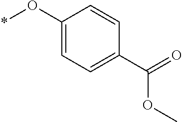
C1(C(=O)OC)=CC=C(O*)C=C1
